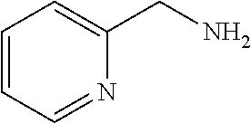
C1=CC=NC(CN)=C1
